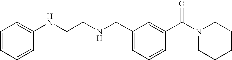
C1=CC=CC(NCCNCC2=CC=CC(C(N3CCCCC3)=O)=C2)=C1
